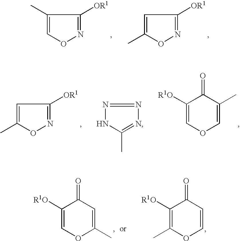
C1(C)=CON=C1[OR1].C1=C(C)ON=C1[OR1].C1=C(C)ON=C1[OR1].N1=NN=C(C)N1.C1(C)=COC=C([R1O])C1=O.C1=C(C)OC=C([R1O])C1=O.C1=COC(C)=C([R1O])C1=O
